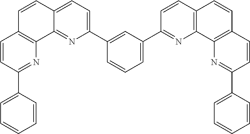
C1=C(C2=CC=C3C(=N2)C2=C(C=C3)C=CC(C3=CC=CC=C3)=N2)C=CC=C1C1=NC2=C(C=C1)C=CC1=C2N=C(C2=CC=CC=C2)C=C1
